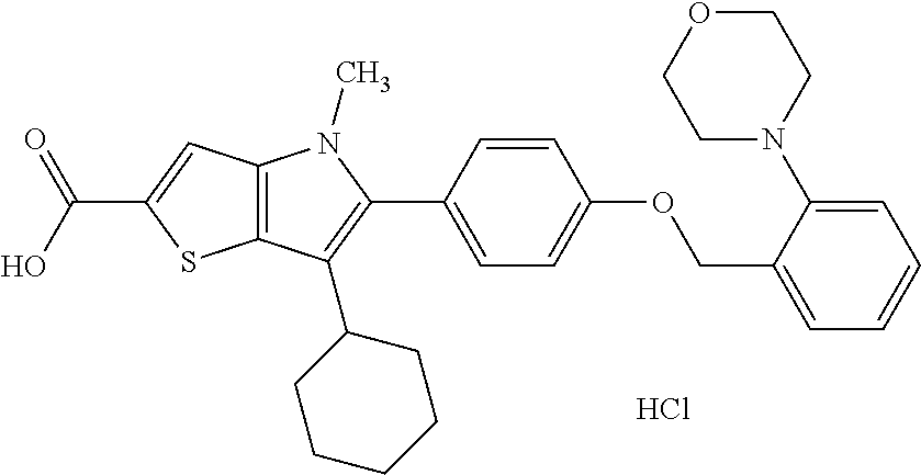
C12=C(C=C(C(O)=O)S1)N(C)C(C1=CC=C(OCC3=CC=CC=C3N3CCOCC3)C=C1)=C2C1CCCCC1.Cl
